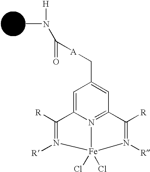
CN([H])C(=O)[A]CC1=CC2=N3C(=C1)C([R])=N([R])[Fe]3(Cl)(Cl)N([R])=C2[R]
